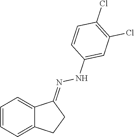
C1=CC=C2C(=C1)C(=NNC1=CC(Cl)=C(Cl)C=C1)CC2
